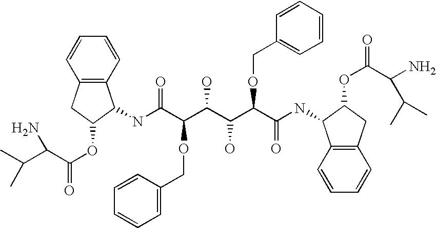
C12=C(C=CC=C1)C(NC(C(C(C(C(C(=O)NC1C3=C(CC1OC(=O)C(N)C(C)C)C=CC=C3)OCC1=CC=CC=C1)O)O)OCC1=CC=CC=C1)=O)C(OC(=O)C(N)C(C)C)C2
